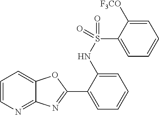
C1=CN=C2C(=C1)OC(C1=CC=CC=C1NS(=O)(C1=CC=CC=C1[F3CO])=O)=N2
